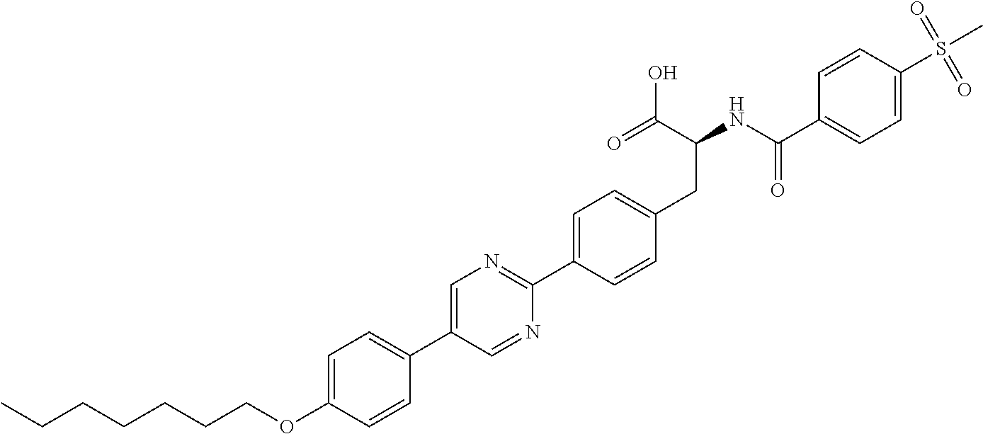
C(OC1=CC=C(C2=CN=C(C3=CC=C(CC(NC(C4=CC=C(S(=O)(C)=O)C=C4)=O)C(O)=O)C=C3)N=C2)C=C1)CCCCCC
